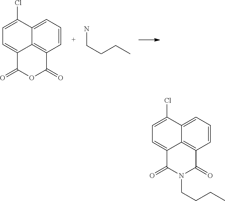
ClC1=CC=C2C3=C(C=CC=C31)C(=O)N(CCCC)C2=O.ClC1=CC=C2C3=C(C=CC=C31)C(=O)OC2=O.NCCCC
